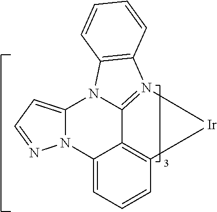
N12C(=CC=N1)N1C3=N(C4=C1C=CC=C4)[Ir]C1=C3C2=CC=C1
